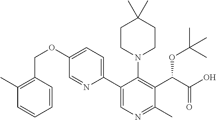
C1CN(C2=C(C(C(O)=O)OC(C)(C)C)C(C)=NC=C2C2=CC=C(OCC3=C(C)C=CC=C3)C=N2)CCC1(C)C
